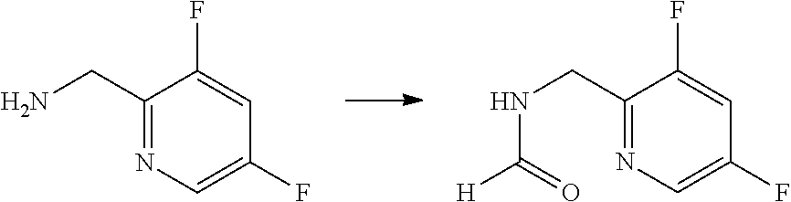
C1(CNC([H])=O)=NC=C(F)C=C1F.C1(CN)=NC=C(F)C=C1F
